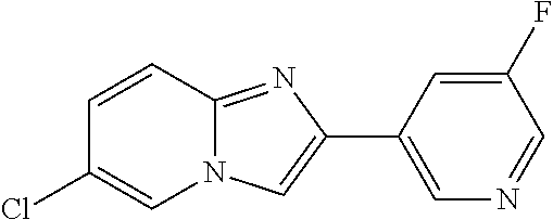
C1=CC2=NC(C3=CN=CC(F)=C3)=CN2C=C1Cl
